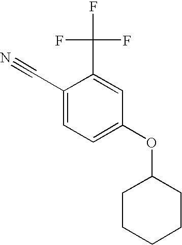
C1(C#N)=CC=C(OC2CCCCC2)C=C1C(F)(F)F
